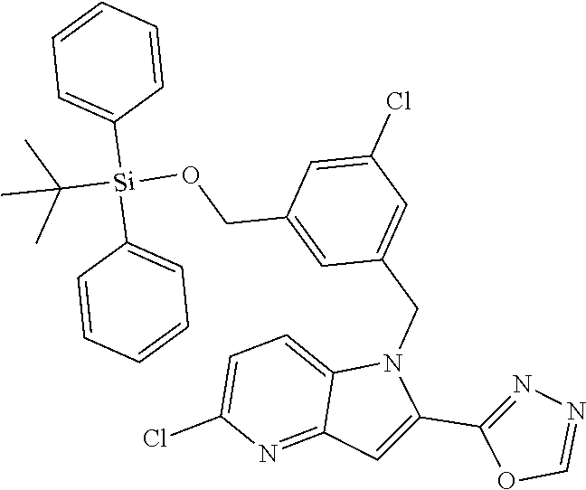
C1=CC=CC([Si](OCC2=CC(CN3C4=CC=C(Cl)N=C4C=C3C3=NN=CO3)=CC(Cl)=C2)(C(C)(C)C)C2=CC=CC=C2)=C1
